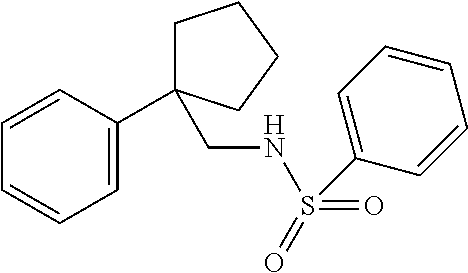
C1=CC(C2(CNS(=O)(=O)C3=CC=CC=C3)CCCC2)=CC=C1
